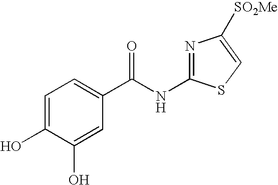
C1=C(O)C(O)=CC(C(NC2=NC([SO2Me])=CS2)=O)=C1
